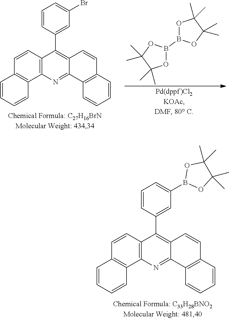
C1=CC2=C(C3=C1C=CC=C3)N=C1C(=C2C2=CC(B3OC(C)(C)C(C)(C)O3)=CC=C2)C=CC2=C1C=CC=C2.C1=CC2=C(C3=C1C=CC=C3)N=C1C(=C2C2=CC(Br)=CC=C2)C=CC2=C1C=CC=C2.O1B(B2OC(C)(C)C(C)(C)O2)OC(C)(C)C1(C)C
